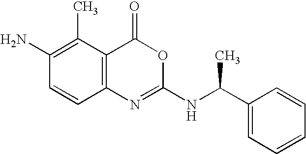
C1(N)=C(C)C2=C(C=C1)N=C(NC(C)C1=CC=CC=C1)OC2=O
